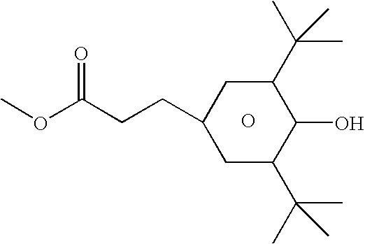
C1(CCC(OC)=O)CC(C(C)(C)C)C(O)C(C(C)(C)C)C1.O
